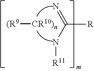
C([R])(N[R11])=N.[(R9][CR10)n]
